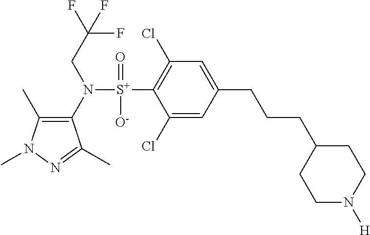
C1(C)=C(N([S+](C2=C(Cl)C=C(CCCC3CCN([H])CC3)C=C2Cl)(=O)[O-])CC(F)(F)F)C(C)=NN1C
